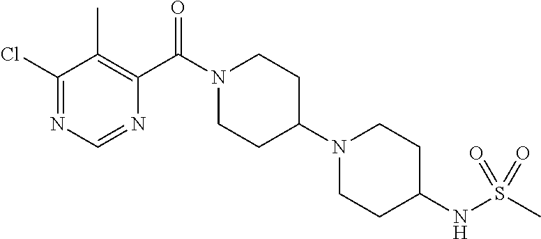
S(C)(NC1CCN(C2CCN(C(C3=C(C)C(Cl)=NC=N3)=O)CC2)CC1)(=O)=O
